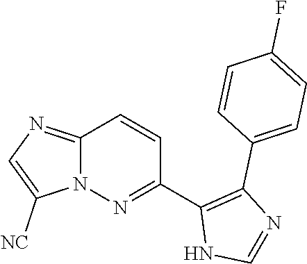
C12=NC=C([NC])N1N=C(C1=C(C3=CC=C(F)C=C3)N=CN1)C=C2
